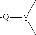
[-Q]:[Y](C)C
